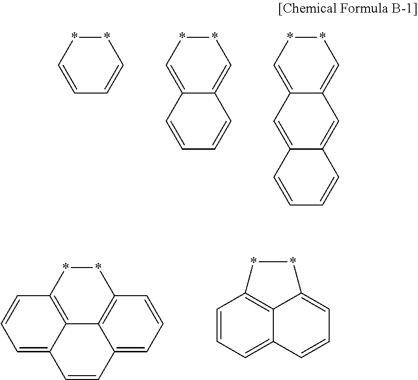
C1=CC=C**1.C1=C2C(=C**1)C=CC=C2.C1=C2C(=C**1)C=C1C(=C2)C=CC=C1.C12=CC=CC3=C1C1=C(C=CC=C1C=C2)**3.C1=CC=C2C3=C1**C3=CC=C2
